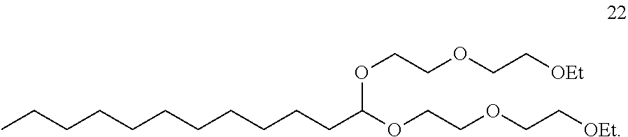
O(CCOCC[OEt])C(CCCCCCCCCCC)OCCOCC[OEt]
